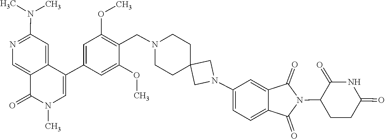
N1(C)C(=O)C2=CN=C(N(C)C)C=C2C(C2=CC(OC)=C(CN3CCC4(CN(C5=CC=C6C(=C5)C(=O)N(C5CCC(=O)NC5=O)C6=O)C4)CC3)C(OC)=C2)=C1
